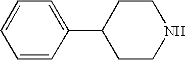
C1=CC(C2CCNCC2)=CC=C1
